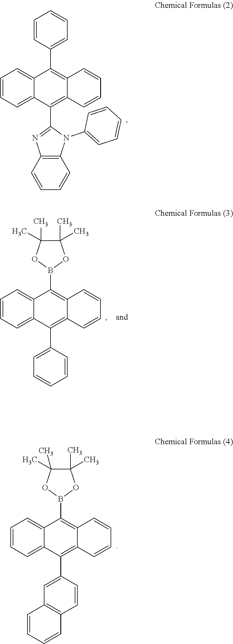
C1=CC=C2C(=C1)C(C1=CC=CC=C1)=C1C(=C2C2=NC3=C(N2C2=CC=CC=C2)C=CC=C3)C=CC=C1.C1=CC=C2C(=C1)C(C1=CC3=C(C=C1)C=CC=C3)=C1C(=C2B2OC(C)(C)C(C)(C)O2)C=CC=C1.C1=CC=C2C(=C1)C(C1=CC=CC=C1)=C1C(=C2B2OC(C)(C)C(C)(C)O2)C=CC=C1
